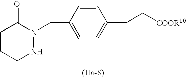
C1CCNN(CC2=CC=C(CC[COOR10])C=C2)C1=O
